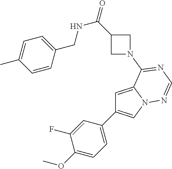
C1=C2N(C=C1C1=CC=C(OC)C(F)=C1)N=CN=C2N1CC(C(=O)NCC2=CC=C(C)C=C2)C1
